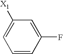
C1=CC(F)=CC([X1])=C1
